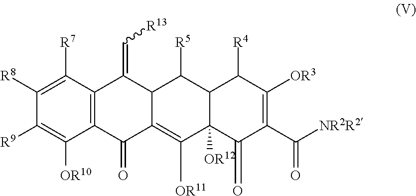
C12=C(C([R7])=C([R8])C([R9])=C1[OR10])C(=C[R13])C1C(=C([OR11])C3([OR12])C(C1[R5])C([R4])C([OR3])=C(C([NR2R2])=O)C3=O)C2=O
